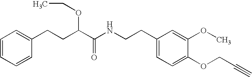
C1=CC=CC(CCC(C(NCCC2=CC=C(OCC#C)C(OC)=C2)=O)OCC)=C1
